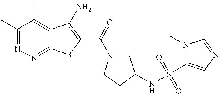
C1(C)=NN=C2C(=C1C)C(N)=C(C(=O)N1CC(NS(C3=CN=CN3C)(=O)=O)CC1)S2
